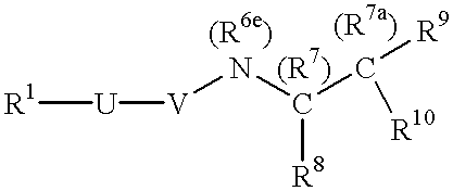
[R1][U][V]NC(C([R9])[R10])[R8]
